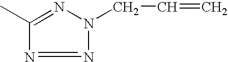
N1=NC(C)=NN1CC=C
